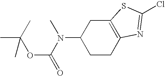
C12=C(CCC(N(C(OC(C)(C)C)=O)C)C1)N=C(Cl)S2
